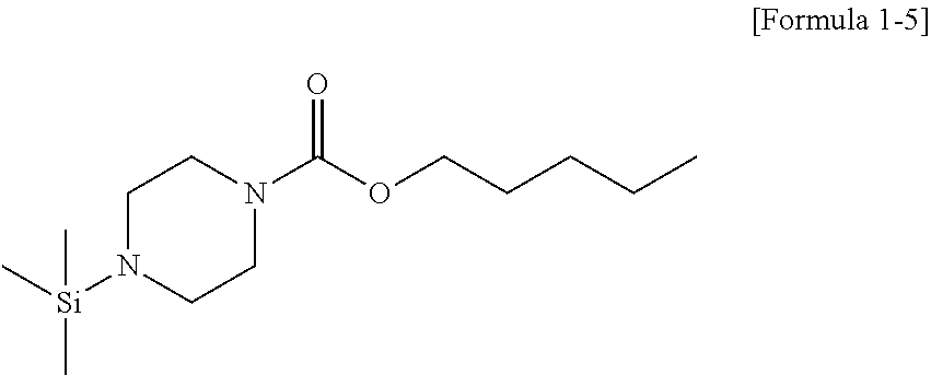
C1N([Si](C)(C)C)CCN(C(OCCCCC)=O)C1
